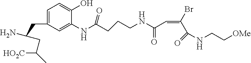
C1=C(CC(N)CC(C)[HO2C])C=C(NC(CCCNC(C=C(Br)C(NCC[OMe])=O)=O)=O)C(O)=C1
